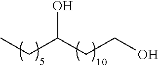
CCC(CCO)O
